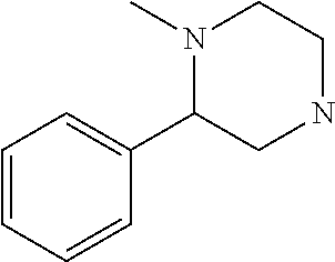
N1(C)C(C2=CC=CC=C2)CNCC1
